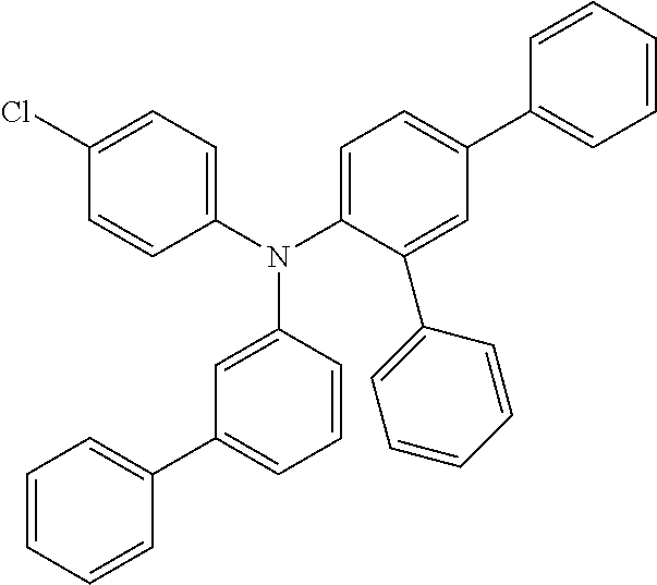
C1(N(C2=CC=C(C3=CC=CC=C3)C=C2C2=CC=CC=C2)C2=CC(C3=CC=CC=C3)=CC=C2)=CC=C(Cl)C=C1
